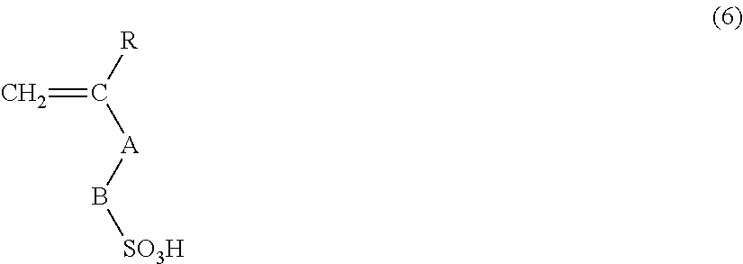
C([R])(=C)[A]B[SO3H]
